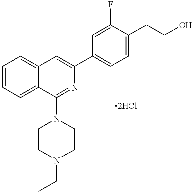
C1=CC=C2C(=C1)C=C(C1=CC=C(CCO)C(F)=C1)N=C2N1CCN(CC)CC1
